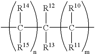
C(C(C(C)([R10])[R11])([R12])[R13])(C)([R14])[R15]
